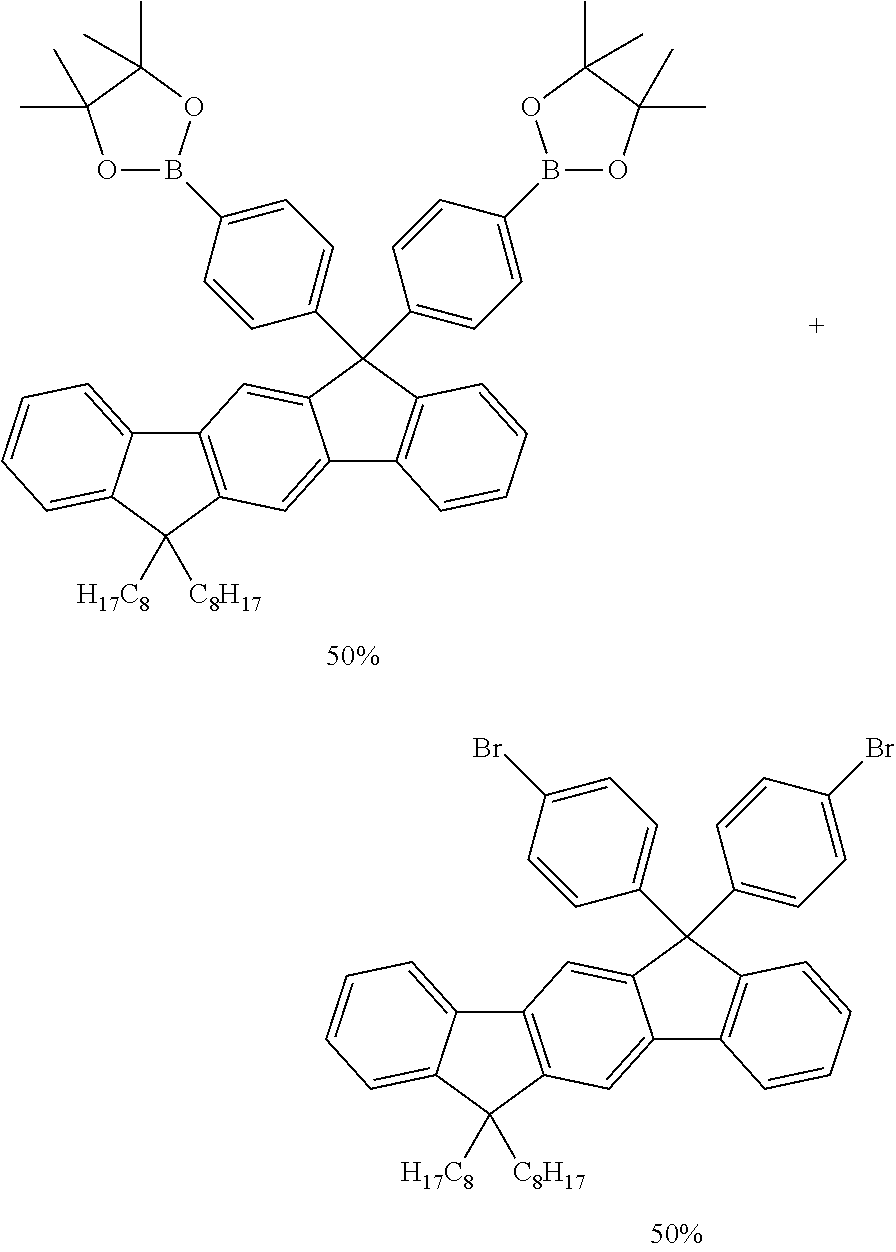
C12=C(C([H17C8])([C8H17])C3=CC=CC=C13)C=C1C(=C2)C(C2=CC=C(Br)C=C2)(C2=CC=C(Br)C=C2)C2=C1C=CC=C2.C12=C(C([H17C8])([C8H17])C3=CC=CC=C13)C=C1C(=C2)C(C2=CC=C(B3OC(C)(C)C(C)(C)O3)C=C2)(C2=CC=C(B3OC(C)(C)C(C)(C)O3)C=C2)C2=C1C=CC=C2
